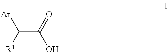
C(C(=O)O)([R1])[Ar]
